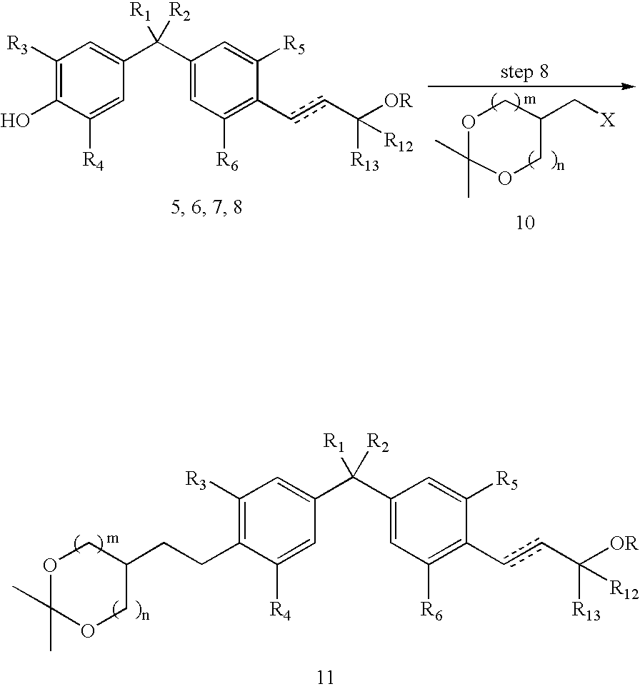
C1([R3])=C(O)C([R4])=CC(C(C2=CC([R6])=C(ccC([R13])([OR])[R12])C([R5])=C2)([R2])[R1])=C1.O1C(C)(C)OCC(C[X])C1.C1([R3])=C(CCC2COC(C)(C)OC2)C([R4])=CC(C(C2=CC([R6])=C(ccC([R13])([OR])[R12])C([R5])=C2)([R2])[R1])=C1
